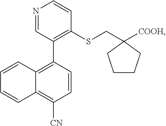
N1=CC(C2=C3C(=C([CN])C=C2)C=CC=C3)=C(SCC2([COOH])CCCC2)C=C1
